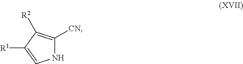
N1C([CN])=C([R2])C([R1])=C1
